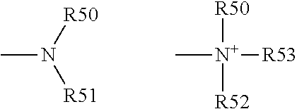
CN([R50])[R51].C[N+]([R53])([R50])[R52]
